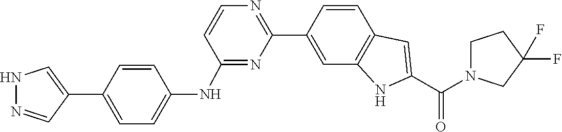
C1=CC2=C(NC(C(=O)N3CCC(F)(F)C3)=C2)C=C1C1=NC=CC(NC2=CC=C(C3=CNN=C3)C=C2)=N1
